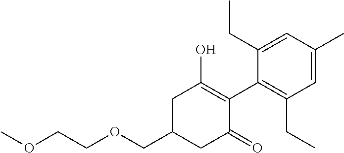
C(OCC1CC(=O)C(C2=C(CC)C=C(C)C=C2CC)=C(O)C1)COC
